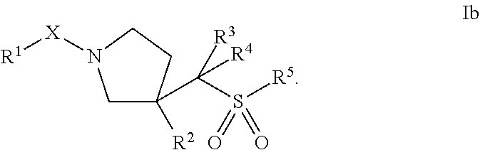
[X]([R1])N1CC([R2])(C(S([R5])(=O)=O)([R3])[R4])CC1
